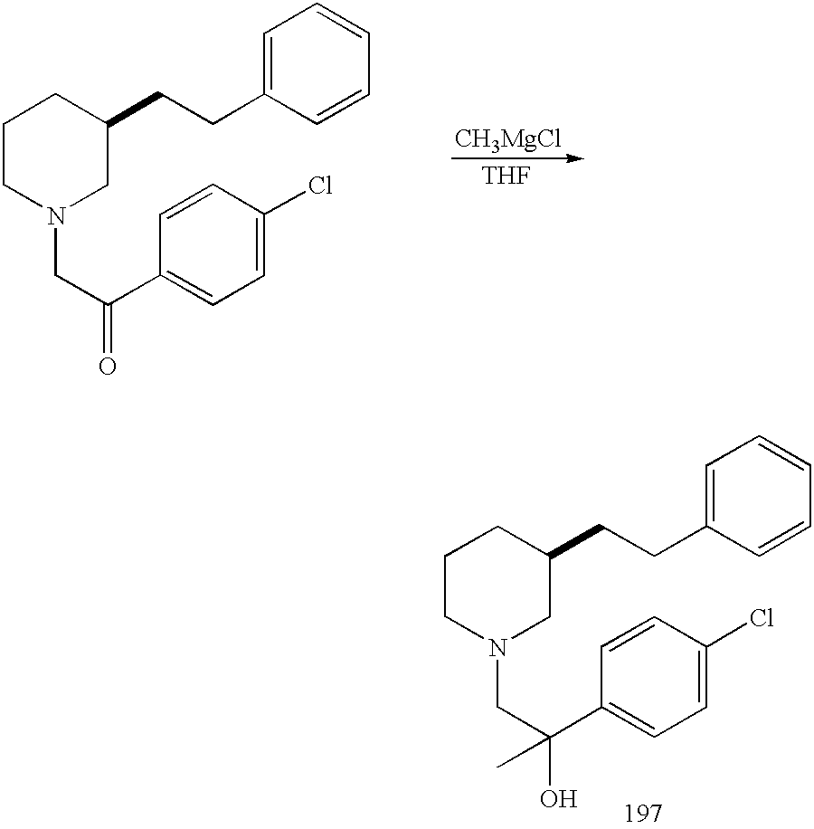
C1=C(CCC2CCCN(CC(C3=CC=C(Cl)C=C3)(O)C)C2)C=CC=C1.C1=C(CCC2CCCN(CC(C3=CC=C(Cl)C=C3)=O)C2)C=CC=C1.[CH3MgCl].[THF]
